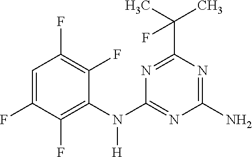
C1=C(F)C(F)=C(N(C2=NC(N)=NC(C(C)(C)F)=N2)[H])C(F)=C1F
